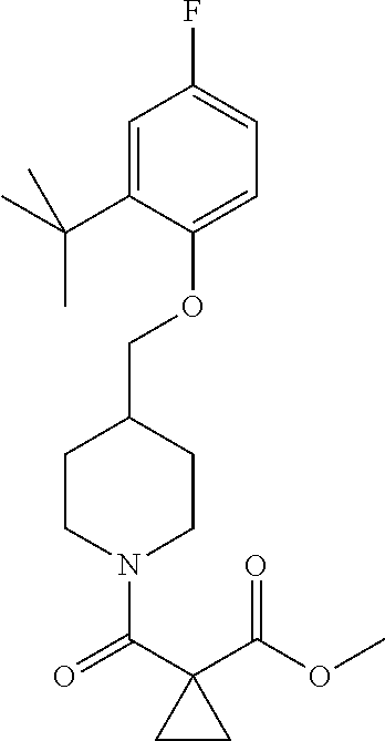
N1(C(C2(C(OC)=O)CC2)=O)CCC(COC2=CC=C(F)C=C2C(C)(C)C)CC1
